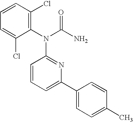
C1=C(Cl)C(N(C(N)=O)C2=NC(C3=CC=C(C)C=C3)=CC=C2)=C(Cl)C=C1
